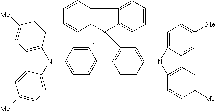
C12=CC(N(C3=CC=C([Me])C=C3)C3=CC=C([Me])C=C3)=CC=C1C1=C(C=C(N(C3=CC=C([Me])C=C3)C3=CC=C([Me])C=C3)C=C1)C21C2=CC=CC=C2C2=C1C=CC=C2
